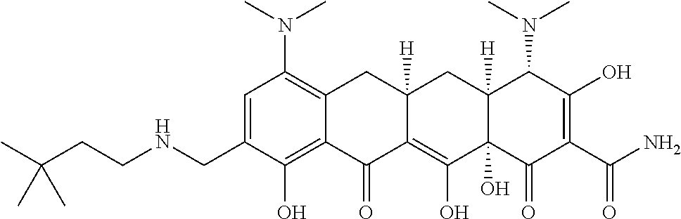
C1=C(CNCCC(C)(C)C)C(O)=C2C(=C1N(C)C)CC1([H])C(=C(O)C3(O)C([H])(C1)C(N(C)C)C(O)=C(C(N)=O)C3=O)C2=O
